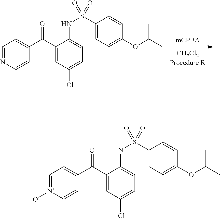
[CH2Cl2Procedure R].C1=NC=CC(C(C2=CC(Cl)=CC=C2NS(C2=CC=C(OC(C)C)C=C2)(=O)=O)=O)=C1.C1=[N+]([-O])C=CC(C(C2=CC(Cl)=CC=C2NS(C2=CC=C(OC(C)C)C=C2)(=O)=O)=O)=C1
